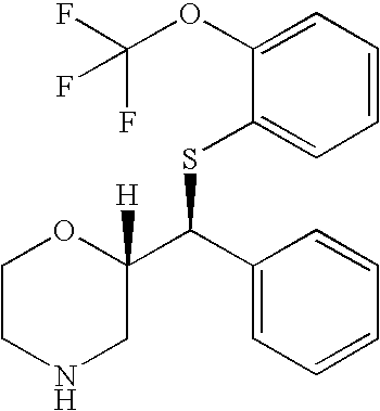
C1(OC(F)(F)F)=CC=CC=C1SC(C1=CC=CC=C1)C1([H])OCCNC1
